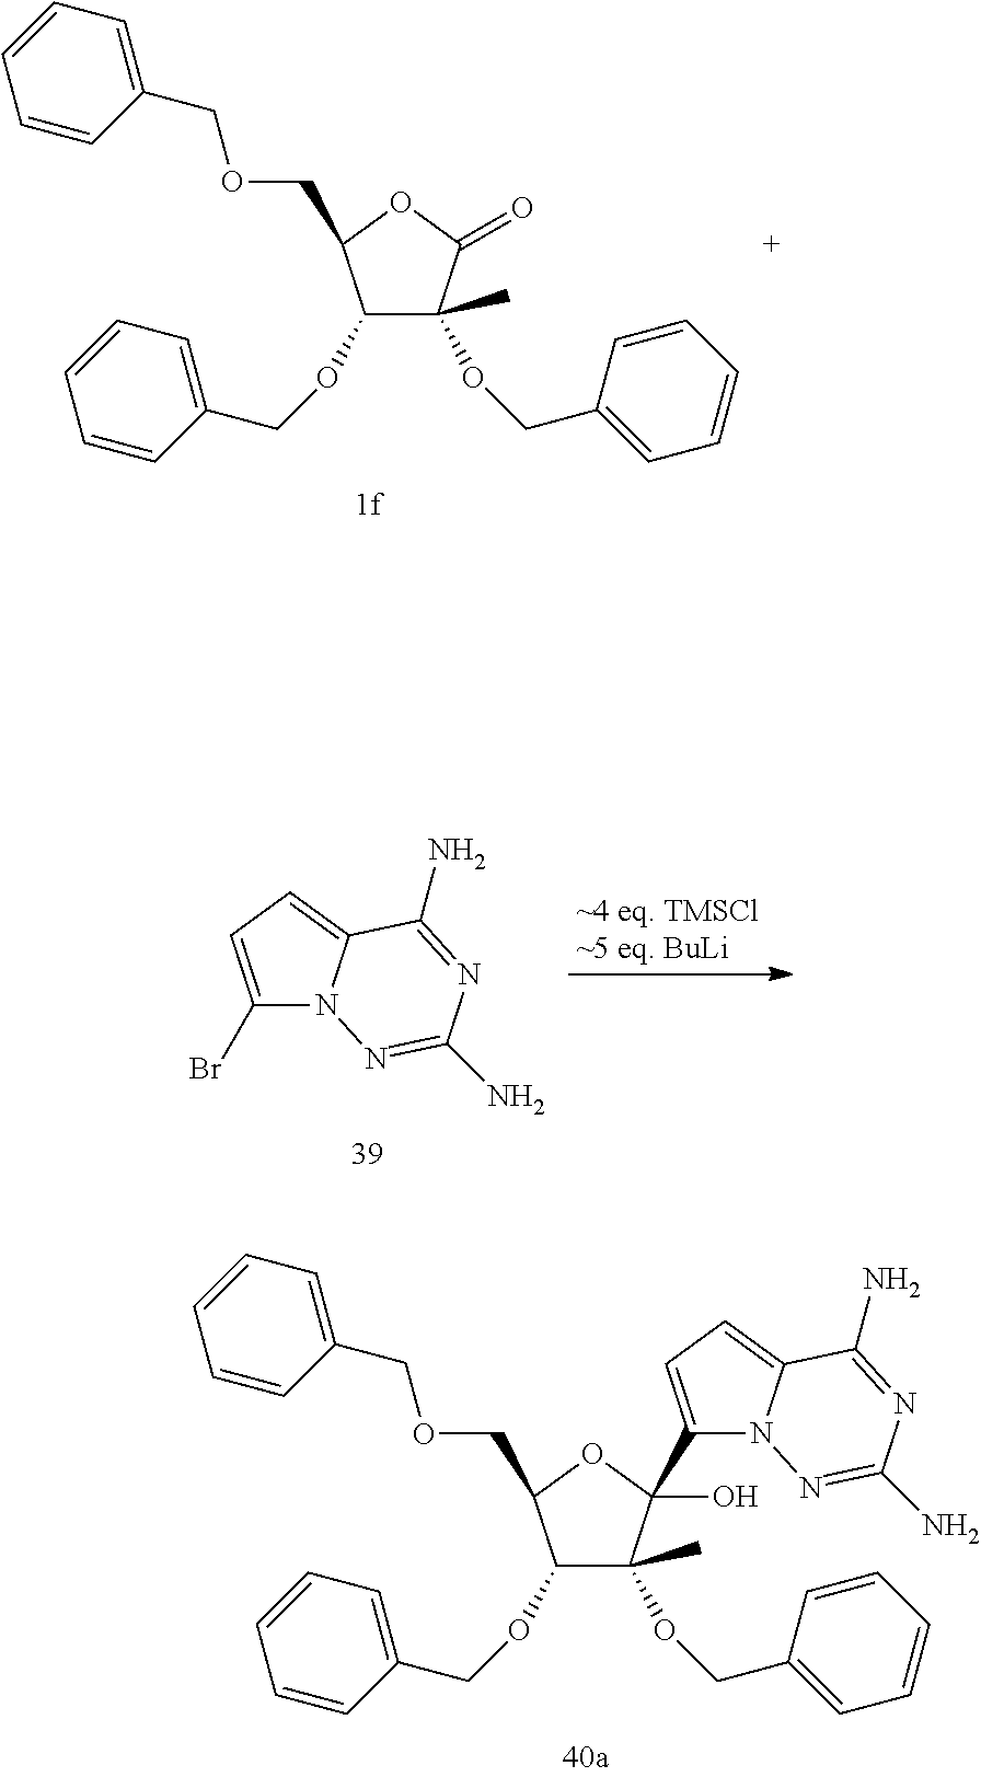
C1=CC=C(COCC2OC(=O)C(OCC3=CC=CC=C3)(C)C2OCC2=CC=CC=C2)C=C1.BrC1=CC=C2N1N=C(N)N=C2N.C1=CC=C(COCC2OC(O)(C3=CC=C4N3N=C(N)N=C4N)C(OCC3=CC=CC=C3)(C)C2OCC2=CC=CC=C2)C=C1
